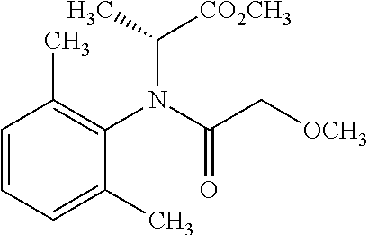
C1=CC=C(C)C(N(C(=O)C[OCH3])C(C)[CO2CH3])=C1C
